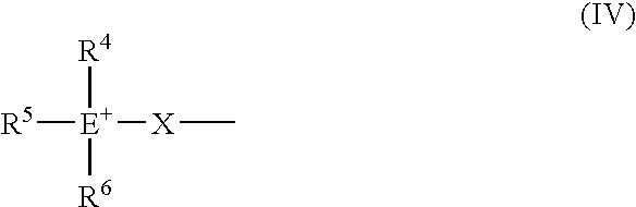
[R5][E+]([X]C)([R4])[R6]
